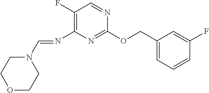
C1(COC2=NC(N=CN3CCOCC3)=C(F)C=N2)=CC=CC(F)=C1
